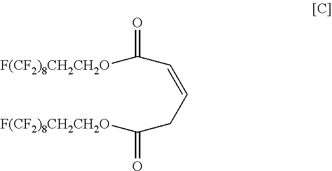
[F(CF2)8CH2CH2O]C(=O)C=CCC([F(CF2)8CH2CH2O])=O
